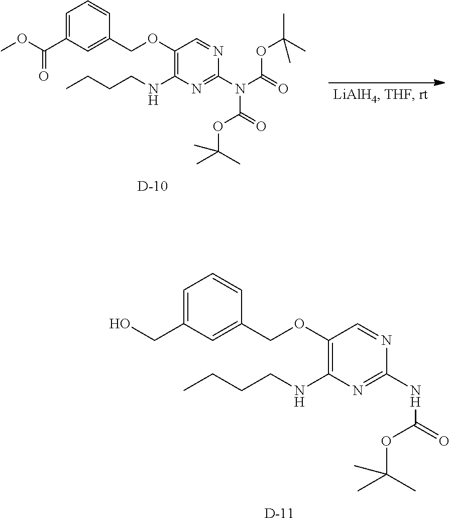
CCCCNC1=C(OCC2=CC(CO)=CC=C2)C=NC(NC(=O)OC(C)(C)C)=N1.[D].CCCCNC1=C(OCC2=CC(C(OC)=O)=CC=C2)C=NC(N(C(=O)OC(C)(C)C)C(=O)OC(C)(C)C)=N1.[D]
